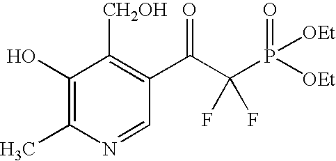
C1(O)=C(C)N=CC(C(C(P([OEt])([OEt])=O)(F)F)=O)=C1[CH2OH]
